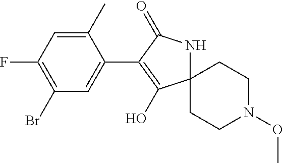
C1(C)=CC(F)=C(Br)C=C1C1=C(O)C2(NC1=O)CCN(OC)CC2
